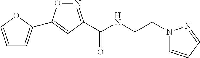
C1=COC(C2=CC(C(NCCN3C=CC=N3)=O)=NO2)=C1
